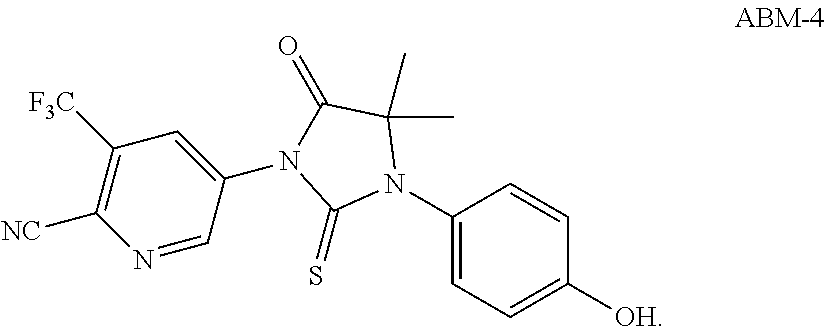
C1(N2C(C)(C)C(=O)N(C3=CC([F3C])=C([NC])N=C3)C2=S)=CC=C([OH])C=C1
